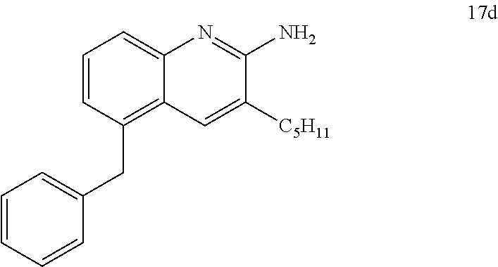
C1=CC(CC2=CC=CC=C2)=C2C(=C1)N=C(N)C([C5H11])=C2
